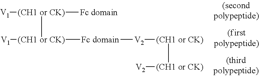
[(CH1 or CK)]([V1])([Fc domain])[(CH1 or CK)]([V1])[Fc domain][V2][(CH1 or CK)][(CH1 or CK)][V2]
